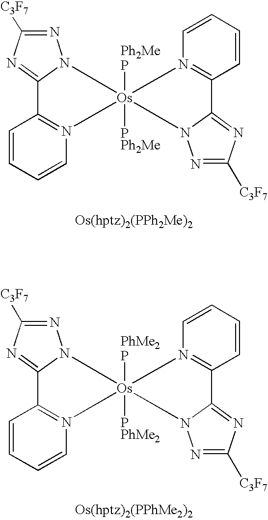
C1=CC=CN2=C1C1=NC([C3F7])=NN1[Os]21([Ph2MeP])([PPh2Me])N2=C(C=CC=C2)C2=NC([C3F7])=NN21.C1=CC=CN2=C1C1=NC([C3F7])=NN1[Os]21([PhMe2P])([PPhMe2])N2=C(C=CC=C2)C2=NC([C3F7])=NN21
